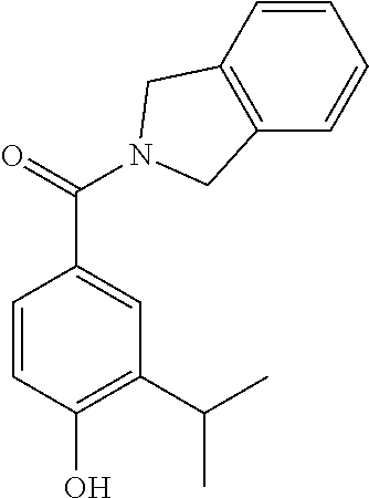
C1=CC(O)=C(C(C)C)C=C1C(=O)N1CC2=C(C=CC=C2)C1
